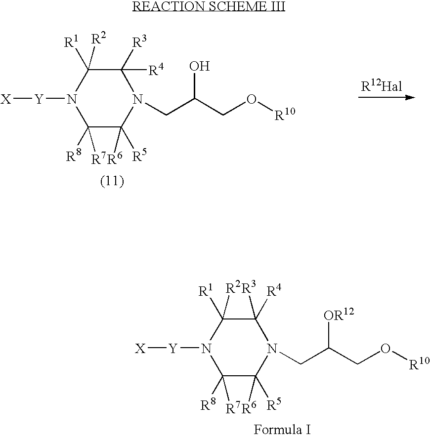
C1([R8])([R7])C([R6])([R5])N(CC(CO[R10])O)C([R4])([R3])C([R2])([R1])N1[Y][X].C1([R8])([R7])C([R6])([R5])N(CC(CO[R10])[OR12])C([R4])([R3])C([R2])([R1])N1[Y][X]
